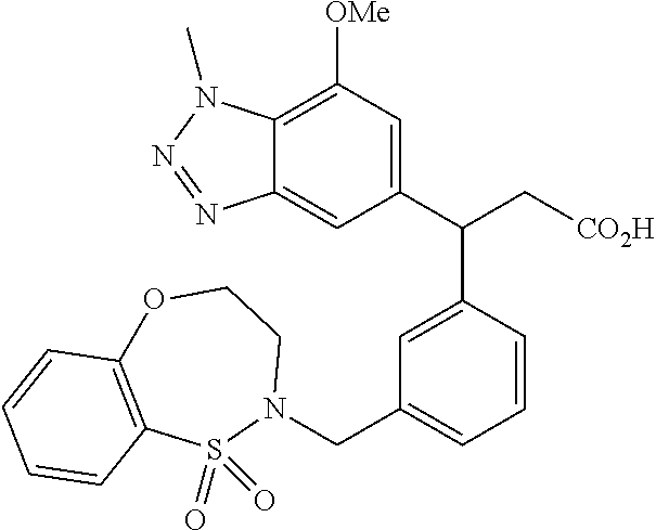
C12=C([OMe])C=C(C(C[CO2H])C3=CC(CN4CCOC5=C(S4(=O)=O)C=CC=C5)=CC=C3)C=C1N=NN2C
